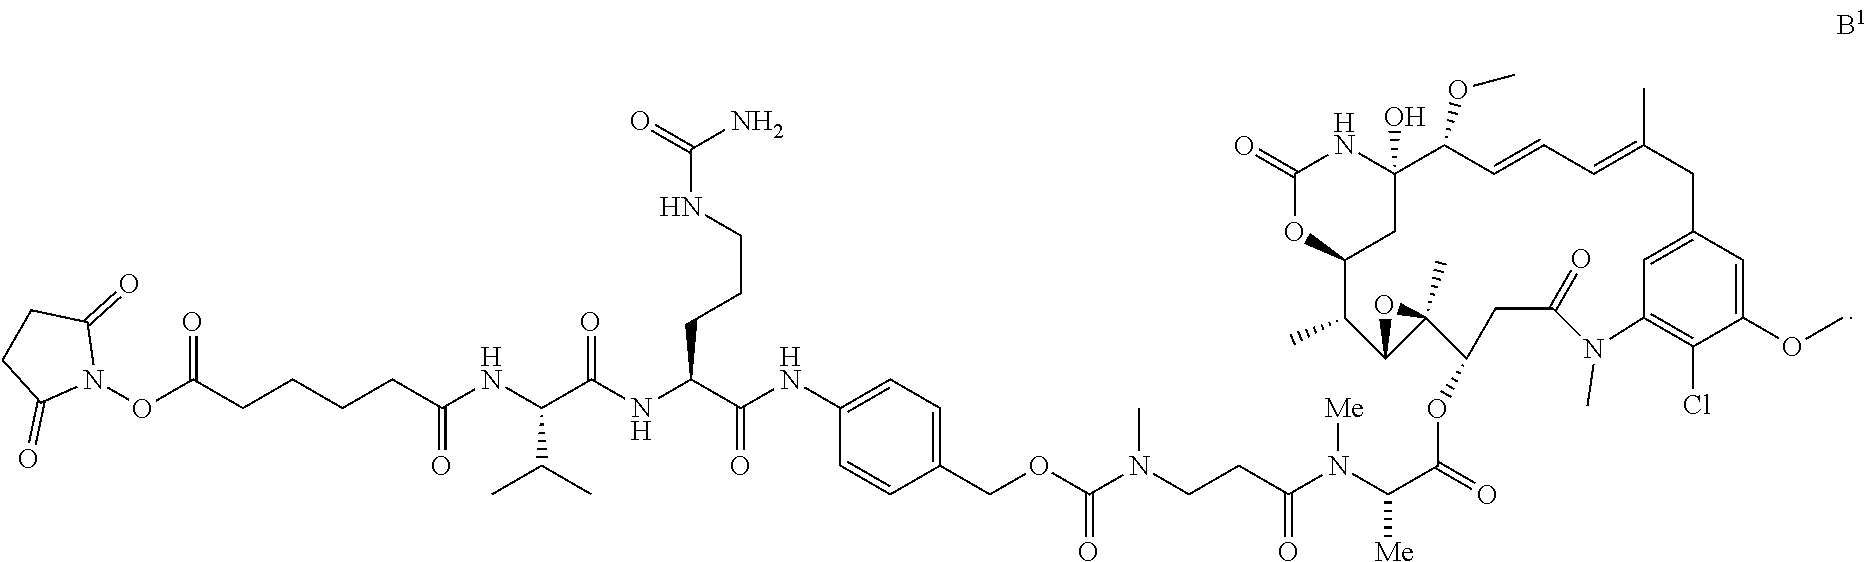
C1(COC(N(CCC(N(C(C(=O)OC2C3(C)C(C(C)C4OC(=O)NC(O)(C(OC)C=CC=C(C)CC5=CC(=C(Cl)C(OC)=C5)N(C)C(=O)C2)C4)O3)[Me])[Me])=O)C)=O)=CC=C(NC(C(NC(C(NC(CCCCC(ON2C(=O)CCC2=O)=O)=O)C(C)C)=O)CCCNC(N)=O)=O)C=C1
